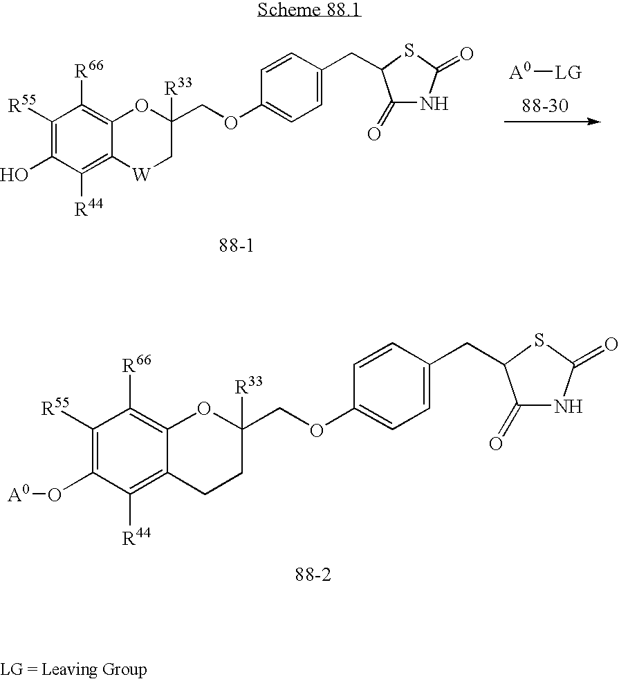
[A0][LG].C1([R55])=C(O)C([R44])=C2C(=C1[R66])OC(COC1=CC=C(CC3C(=O)NC(=O)S3)C=C1)([R33])C[W]2.C1([R55])=C(O[A0])C([R44])=C2C(=C1[R66])OC(COC1=CC=C(CC3C(=O)NC(=O)S3)C=C1)([R33])CC2
